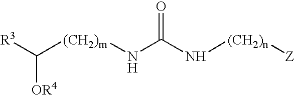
O=C(N[(CH2)n][Z])N[(CH2)m]C([OR4])[R3]
